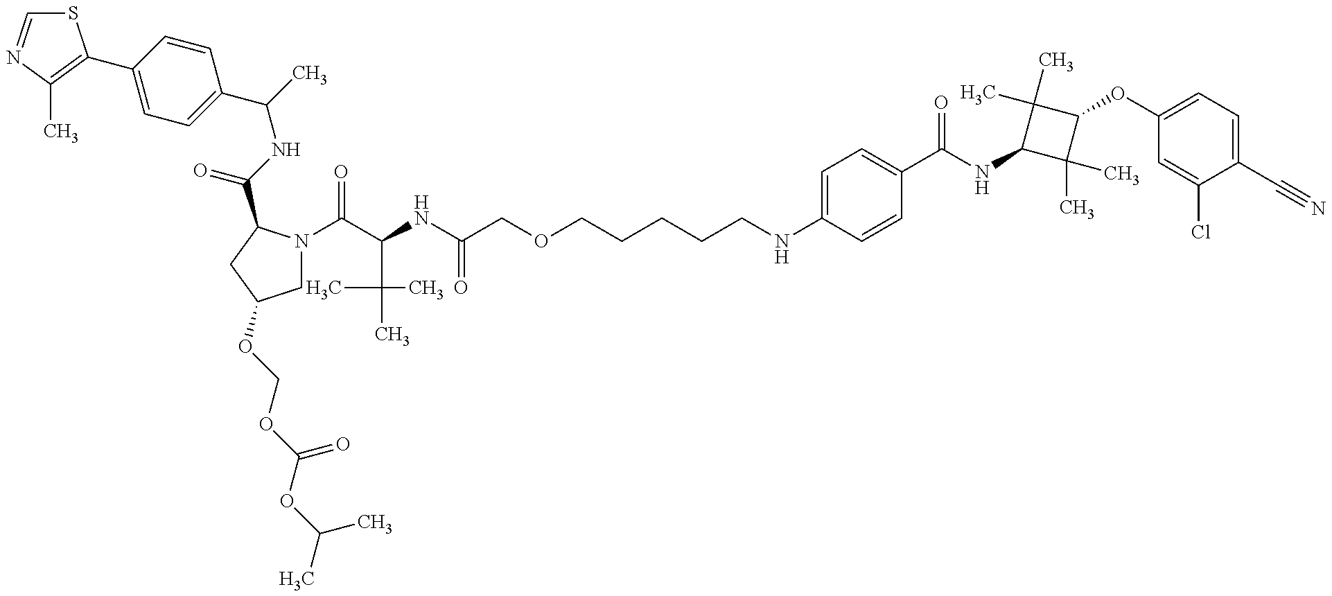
S1C=NC(C)=C1C1=CC=C(C(NC(=O)C2N(C(C(NC(COCCCCCNC3=CC=C(C(NC4C(C)(C)C(OC5=CC=C(C#N)C(Cl)=C5)C4(C)C)=O)C=C3)=O)C(C)(C)C)=O)CC(OCOC(OC(C)C)=O)C2)C)C=C1
